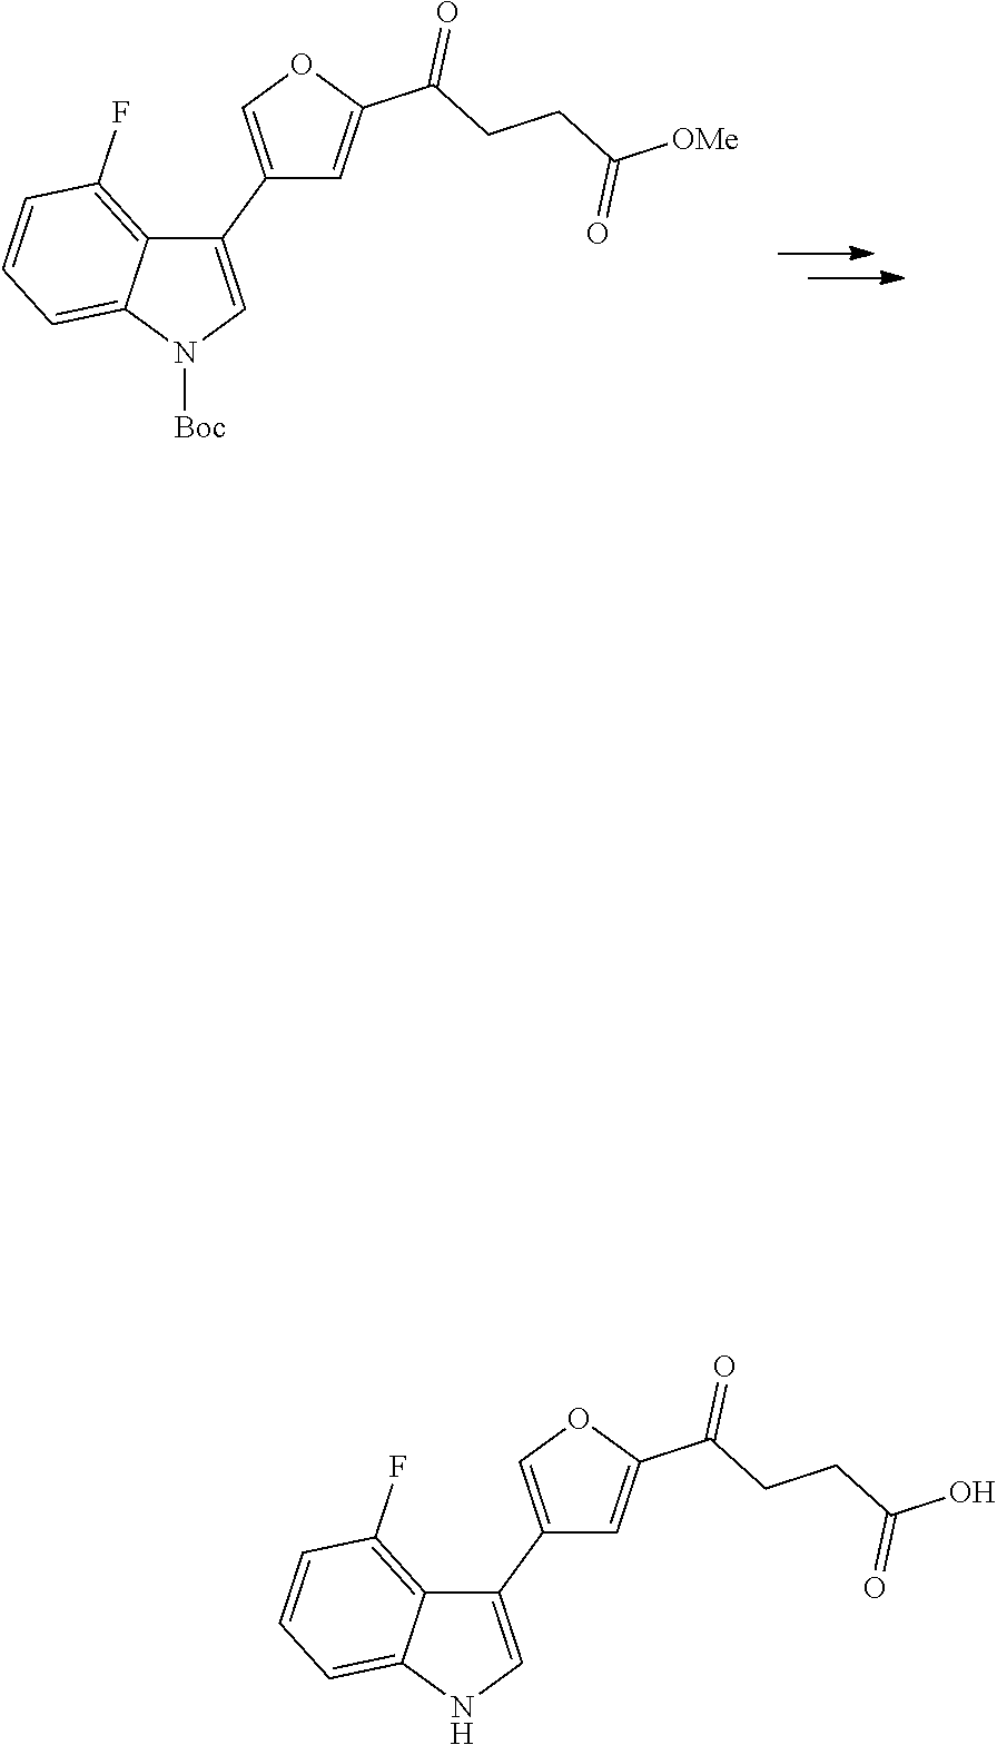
N1([Boc])C=C(C2=COC(C(CCC([OMe])=O)=O)=C2)C2=C(F)C=CC=C12.N1C=C(C2=COC(C(CCC(O)=O)=O)=C2)C2=C(F)C=CC=C12
